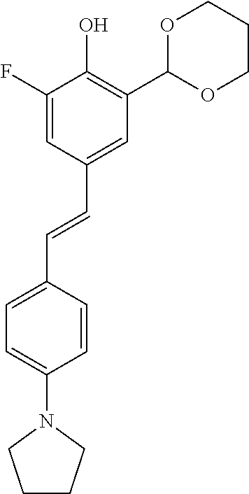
C1=C(F)C(O)=C(C2OCCCO2)C=C1C=CC1=CC=C(N2CCCC2)C=C1
